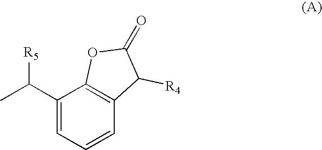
C1(C(C)[R5])=CC=CC2=C1OC(=O)C2[R4]
